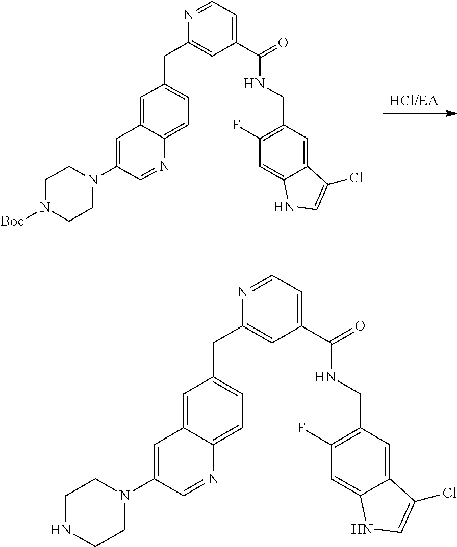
[HCl/EA].C1=C2C(=CC=C1CC1=CC(C(=O)NCC3=C(F)C=C4C(=C3)C(Cl)=CN4)=CC=N1)N=CC(N1CCN([Boc])CC1)=C2.C1=C2C(=CC=C1CC1=CC(C(=O)NCC3=C(F)C=C4C(=C3)C(Cl)=CN4)=CC=N1)N=CC(N1CCNCC1)=C2
